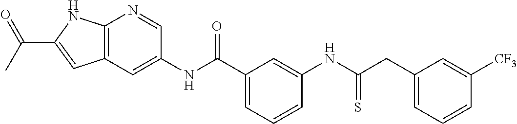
C(C(NC1=CC(C(NC2=CC3=C(N=C2)NC(C(C)=O)=C3)=O)=CC=C1)=S)C1=CC=CC([CF3])=C1
